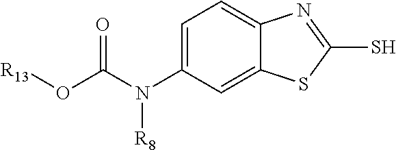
C1=C(N(C(O[R13])=O)[R8])C=C2C(=C1)N=C(S)S2
